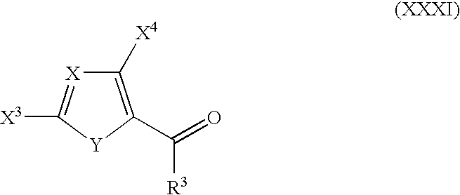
C1([X4])=C(C(=O)[R3])[Y]C([X3])=[X]1
